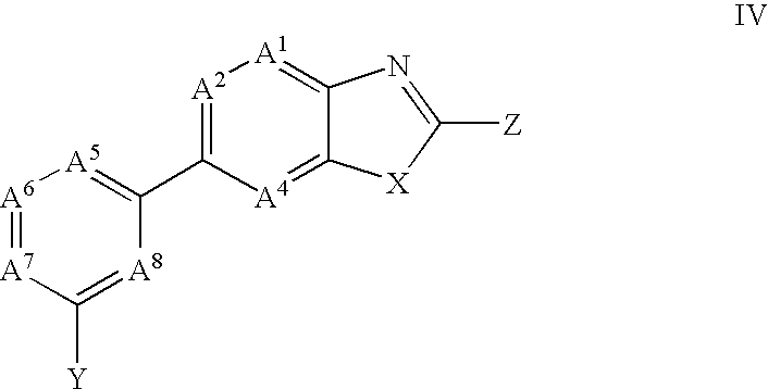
[A2]1=C(C2=[A5][A6]=[A7]C([Y])=[A8]2)[A4]=C2C(=[A1]1)N=C([Z])[X]2
